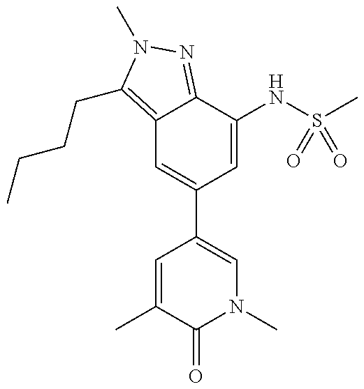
C12=C(CCCC)N(C)N=C1C(NS(C)(=O)=O)=CC(C1=CN(C)C(=O)C(C)=C1)=C2
